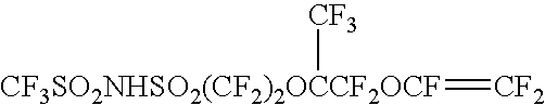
[CF2]=[CF3SO2NHSO2(CF2)2OCCF2OCF][CF3]
